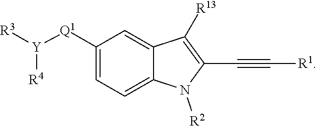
C1=C2C(=CC([Q1][Y]([R3])[R4])=C1)C([R13])=C(C#C[R1])N2[R2]
